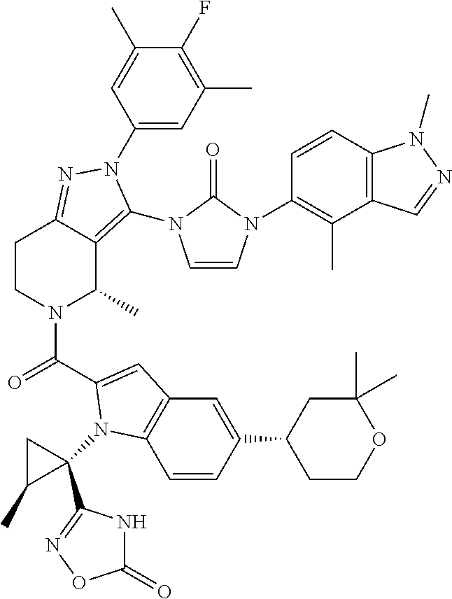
C1(N2C(N3C=CN(C4=C(C)C5=C(C=C4)N(C)N=C5)C3=O)=C3C(C)N(C(=O)C4=CC5=C(C=CC(C6CCOC(C)(C)C6)=C5)N4C4(C5=NOC(=O)N5)CC4C)CCC3=N2)=CC(C)=C(F)C(C)=C1
